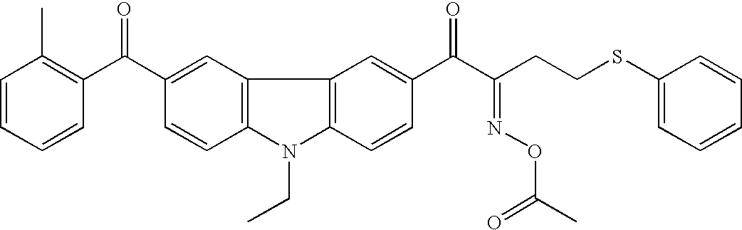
C1=CC=CC(C(C2=CC3=C(C=C2)N(CC)C2=C3C=C(C(C(CCSC3=CC=CC=C3)=NOC(C)=O)=O)C=C2)=O)=C1C
